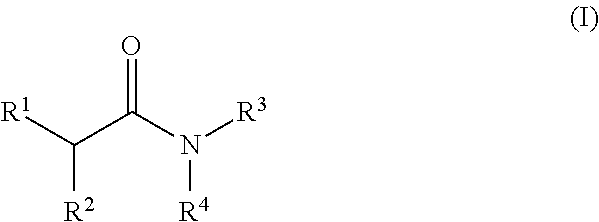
[R1]C(C(N([R3])[R4])=O)[R2]
